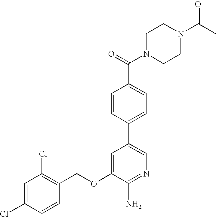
C1=C(Cl)C=CC(COC2=CC(C3=CC=C(C(=O)N4CCN(C(C)=O)CC4)C=C3)=CN=C2N)=C1Cl
